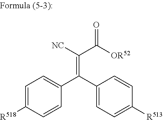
C1=C([R518])C=CC(C(C2=CC=C([R513])C=C2)=C([NC])C([OR52])=O)=C1
